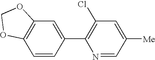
C1=CC(C2=C(Cl)C=C([Me])C=N2)=CC2=C1OCO2
